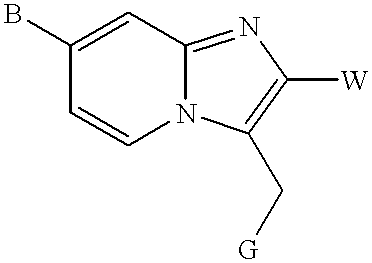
C1(B)=CC2=NC([W])=C(C[G])N2C=C1
